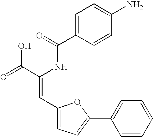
C1=C(C(=O)NC(C(=O)O)=CC2=CC=C(C3=CC=CC=C3)O2)C=CC(N)=C1
